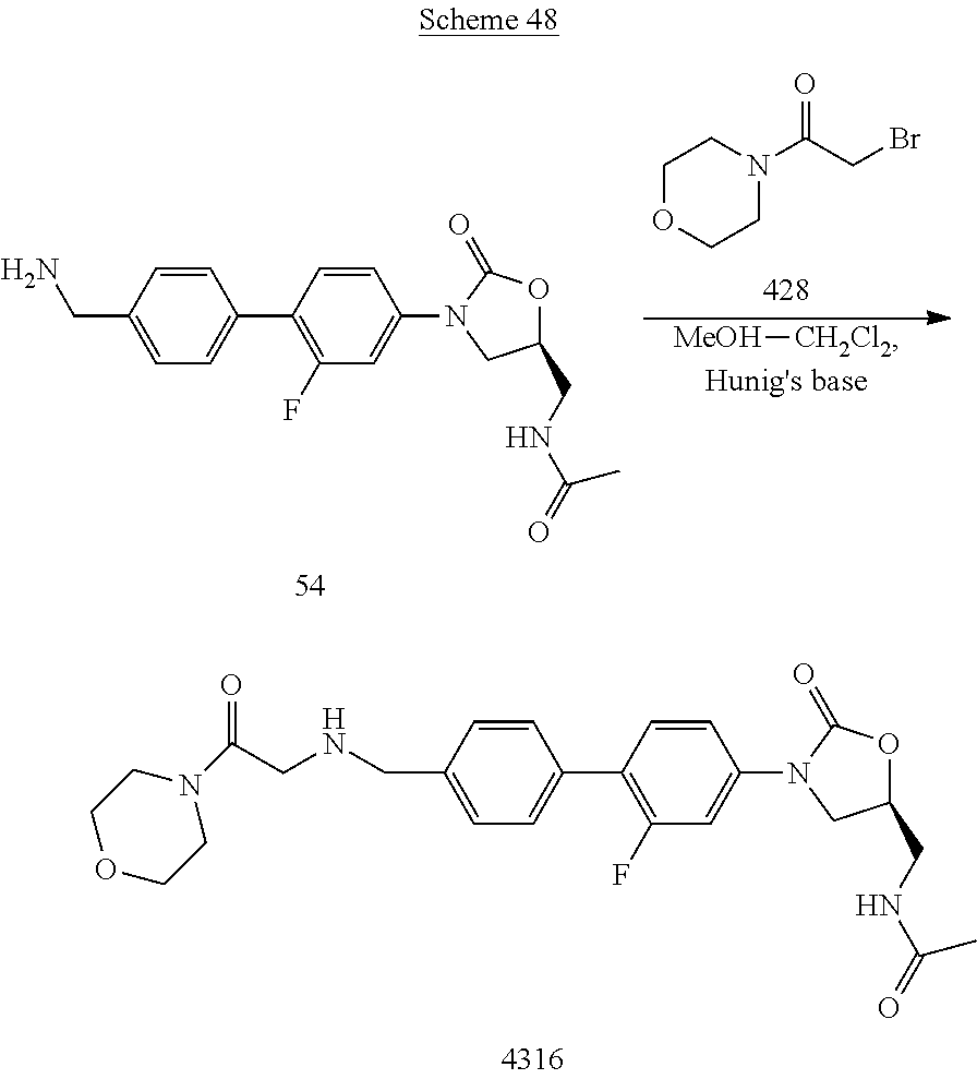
C1=CC(CNCC(N2CCOCC2)=O)=CC=C1C1=C(F)C=C(N2CC(CNC(C)=O)OC2=O)C=C1.[MeOH][CH2Cl2].C1COCCN1C(CBr)=O.C1=CC(CN)=CC=C1C1=C(F)C=C(N2CC(CNC(C)=O)OC2=O)C=C1
